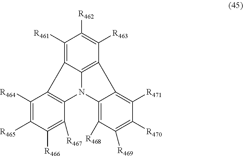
C1([R461])=C2C3=C(C([R463])=C1[R462])C1=C([R471])C([R470])=C([R469])C([R468])=C1N3C1=C2C([R464])=C([R465])C([R466])=C1[R467]
